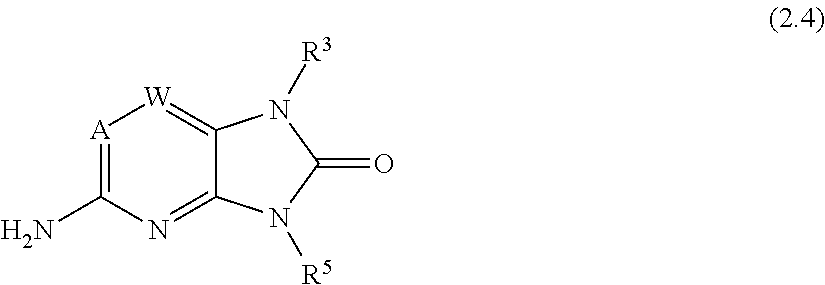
[A]1=C(N)N=C2C(=[W]1)N([R3])C(=O)N2[R5]
